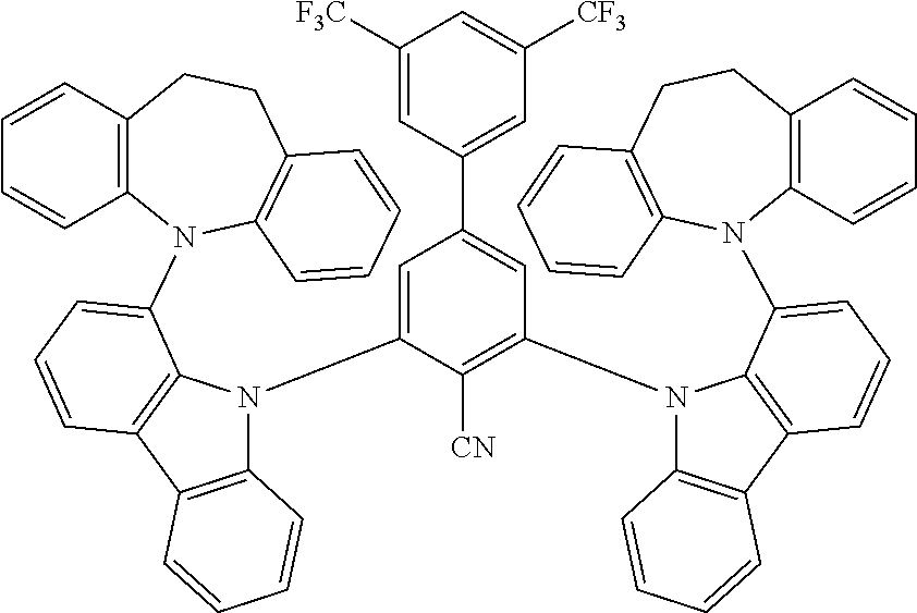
C1([F3C])=CC(C2=CC(N3C4=C(C5=C3C(N3C6=C(C=CC=C6)CCC6=C3C=CC=C6)=CC=C5)C=CC=C4)=C([CN])C(N3C4=C(C5=C3C(N3C6=C(C=CC=C6)CCC6=C3C=CC=C6)=CC=C5)C=CC=C4)=C2)=CC([CF3])=C1
